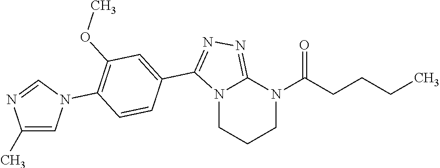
C1N(C(CCCC)=O)C2=NN=C(C3=CC(OC)=C(N4C=C(C)N=C4)C=C3)N2CC1
